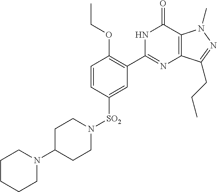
C1CCCN(C2CCN([SO2]C3=CC(C4=NC5=C(C(=O)N4)N(C)N=C5CCC)=C(OCC)C=C3)CC2)C1
